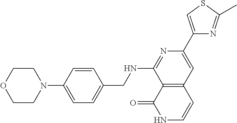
C1(C2=CC3=C(C(NCC4=CC=C(N5CCOCC5)C=C4)=N2)C(=O)NC=C3)=CSC(C)=N1
